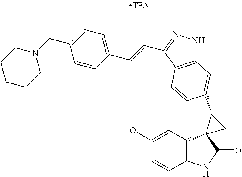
C12=C(C=C(OC)C=C1)C1(C(=O)N2)CC1C1=CC2=C(C(C=CC3=CC=C(CN4CCCCC4)C=C3)=NN2)C=C1
